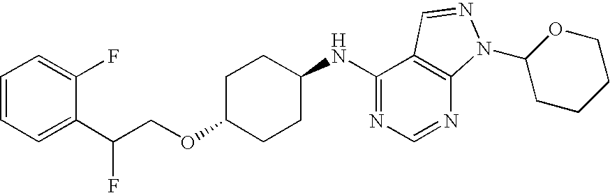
C1=CC=C(F)C(C(COC2CCC(NC3=NC=NC4=C3C=NN4C3CCCCO3)CC2)F)=C1
